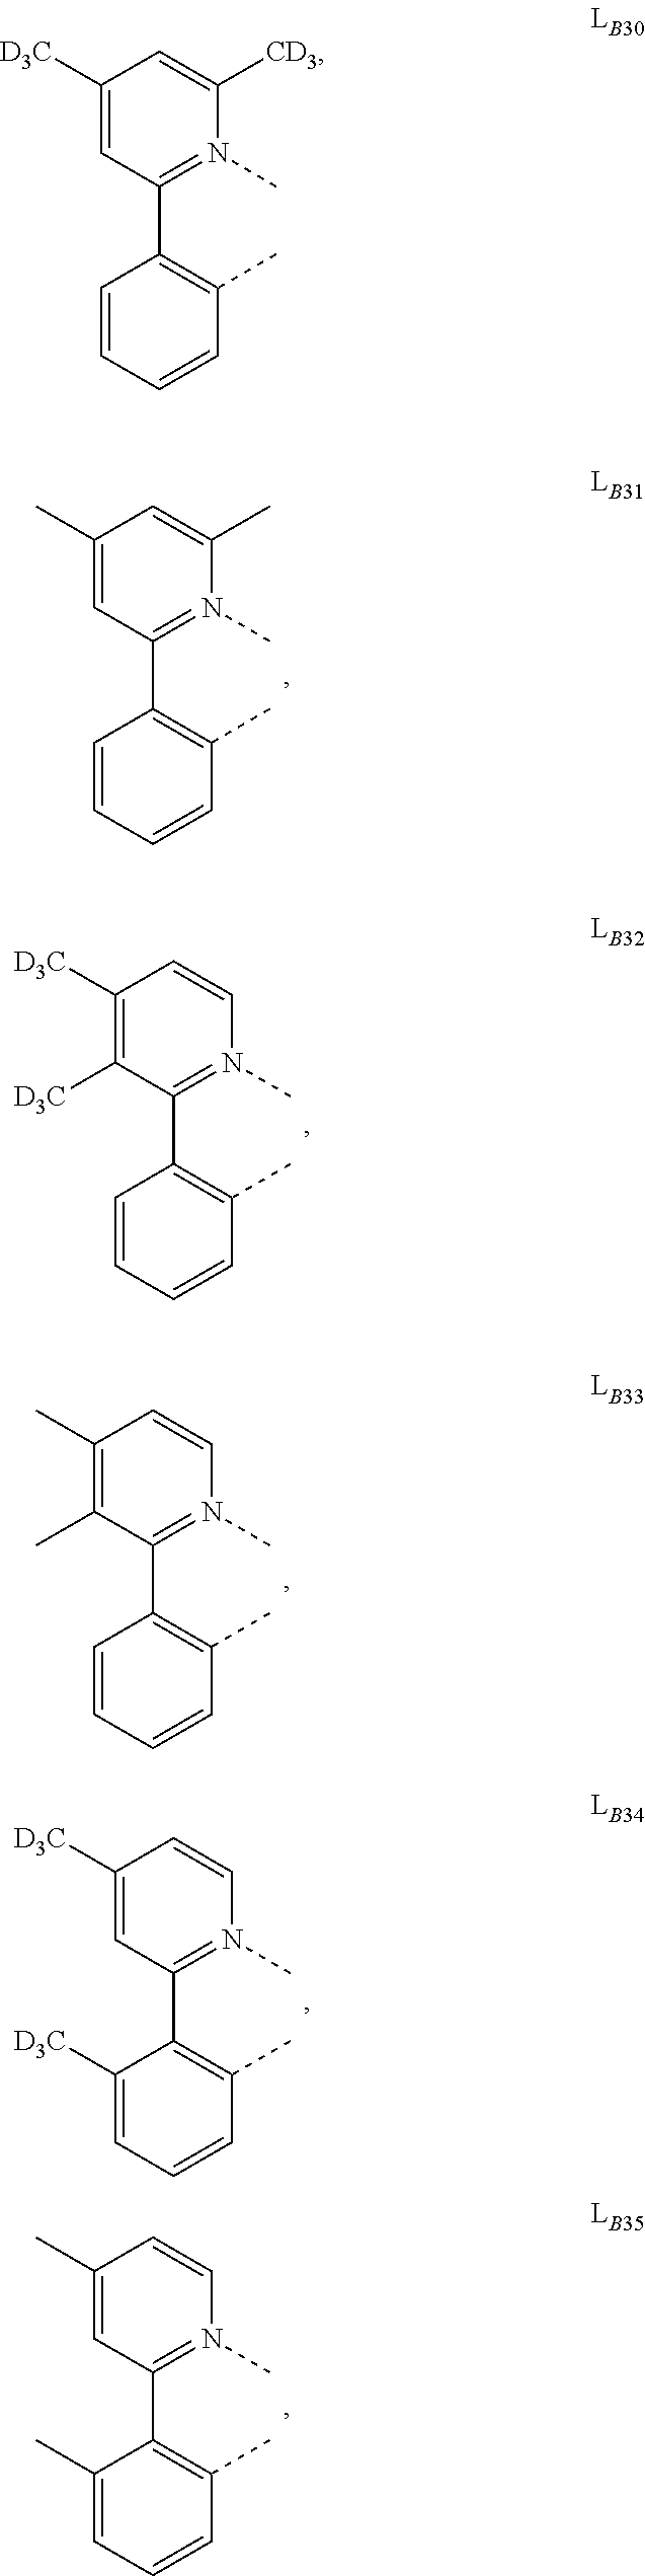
C1=CC(C2=N(C)C(C)=CC(C)=C2)=C(C)C=C1.C1=CC(C2=N(C)C=CC([D3C])=C2[D3C])=C(C)C=C1.C1=CC(C2=N(C)C=CC(C)=C2C)=C(C)C=C1.C1=C([D3C])C(C2=N(C)C=CC([D3C])=C2)=C(C)C=C1.C1=C(C)C(C2=N(C)C=CC(C)=C2)=C(C)C=C1.C1=CC(C2=N(C)C([CD3])=CC([D3C])=C2)=C(C)C=C1
